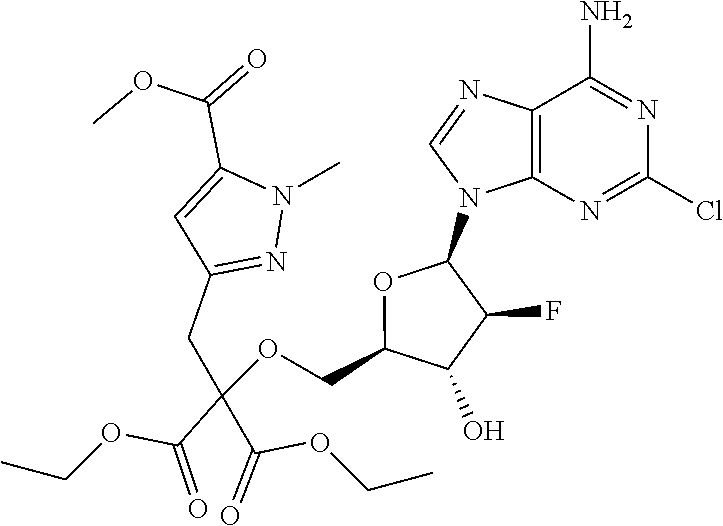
C12=C(N=C(Cl)N=C1N)N(C1OC(COC(CC3=NN(C)C(C(=O)OC)=C3)(C(OCC)=O)C(=O)OCC)C(O)C1F)C=N2
